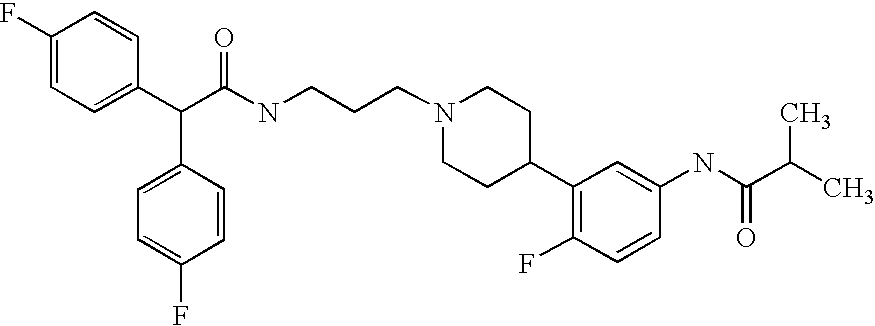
C(C(C1=CC=C(F)C=C1)C1=CC=C(F)C=C1)(NCCCN1CCC(C2=C(F)C=CC(NC(C(C)C)=O)=C2)CC1)=O
